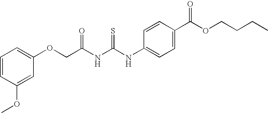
C(NC(NC1=CC=C(C(OCCCC)=O)C=C1)=S)(=O)COC1=CC=CC(OC)=C1
